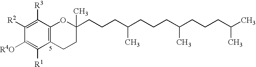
C12=C(C([R3])=C([R2])C([R4O])=C1[R1])OC(C)(CCCC(CCCC(CCCC(C)C)C)C)CC2
